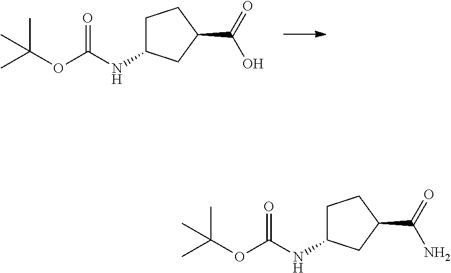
O(C(C)(C)C)C(=O)NC1CCC(C(O)=O)C1.O(C(C)(C)C)C(=O)NC1CCC(C(N)=O)C1
